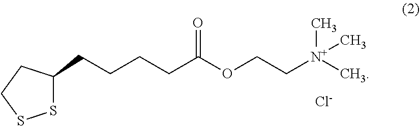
S1C(CCCCC(OCC[N+](C)(C)C)=O)CCS1.[Cl-]
